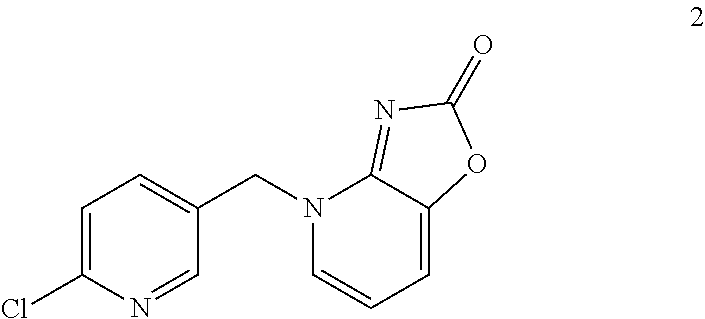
C1=C(Cl)N=CC(CN2C3=NC(=O)OC3=CC=C2)=C1
